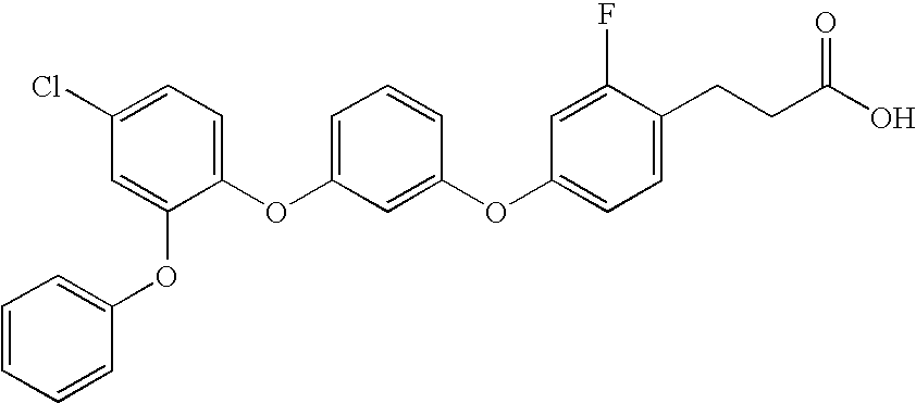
C1=CC=CC(OC2=CC(Cl)=CC=C2OC2=CC=CC(OC3=CC=C(CCC(O)=O)C(F)=C3)=C2)=C1
